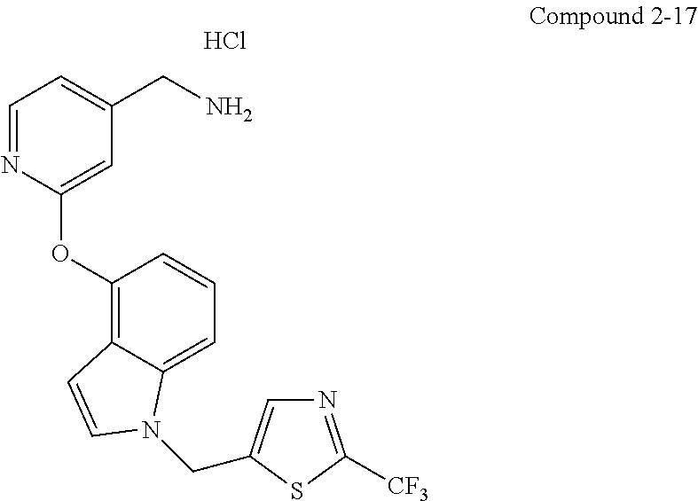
Cl.C1=NC(OC2=C3C(=CC=C2)N(CC2=CN=C([CF3])S2)C=C3)=CC(CN)=C1
